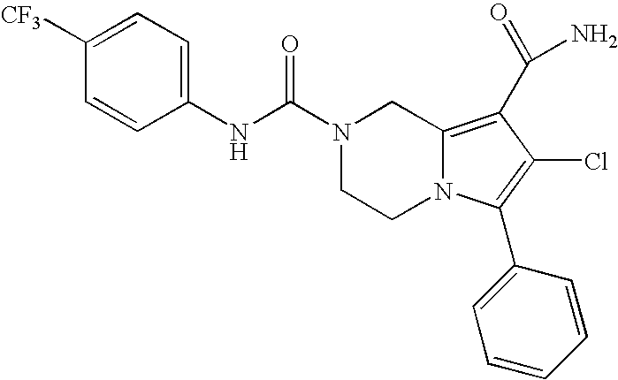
C(N1CCN2C(=C(C(N)=O)C(Cl)=C2C2=CC=CC=C2)C1)(=O)NC1=CC=C([CF3])C=C1
